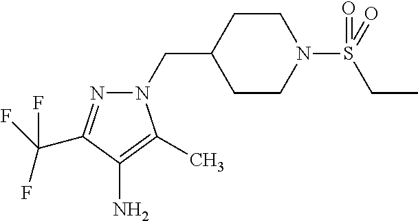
C1(CN2N=C(C(F)(F)F)C(N)=C2C)CCN(S(=O)(CC)=O)CC1
